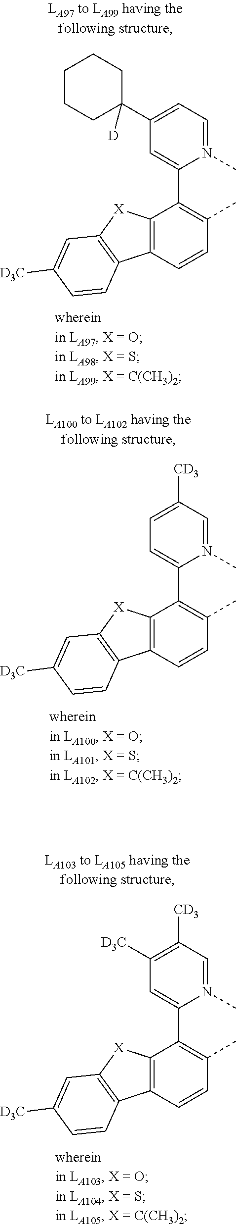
C1(C2([D])CCCCC2)=CC=N(C)C(C2=C(C)C=CC3=C2[X]C2=C3C=CC([D3C])=C2)=C1.C1=C([CD3])C=N(C)C(C2=C(C)C=CC3=C2[X]C2=C3C=CC([D3C])=C2)=C1.C1([D3C])=C([CD3])C=N(C)C(C2=C(C)C=CC3=C2[X]C2=C3C=CC([D3C])=C2)=C1
